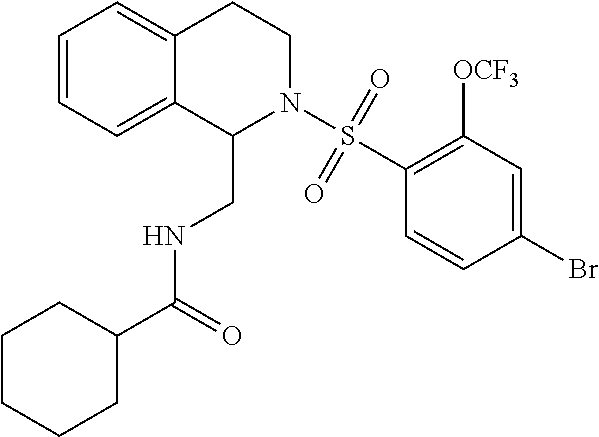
C1=CC=C2C(=C1)CCN(S(C1=C([OCF3])C=C(Br)C=C1)(=O)=O)C2CNC(C1CCCCC1)=O
